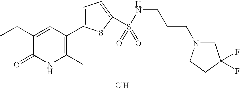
Cl.C1(CC)=CC(C2=CC=C(S(NCCCN3CC(F)(F)CC3)(=O)=O)S2)=C(C)NC1=O
